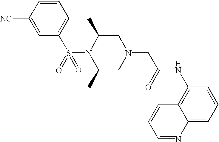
S(N1C(C)CN(CC(NC2=C3C(=CC=C2)N=CC=C3)=O)CC1C)(=O)(C1=CC=CC([NC])=C1)=O
